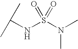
S(N(C)C)(NC(C)C)(=O)=O
